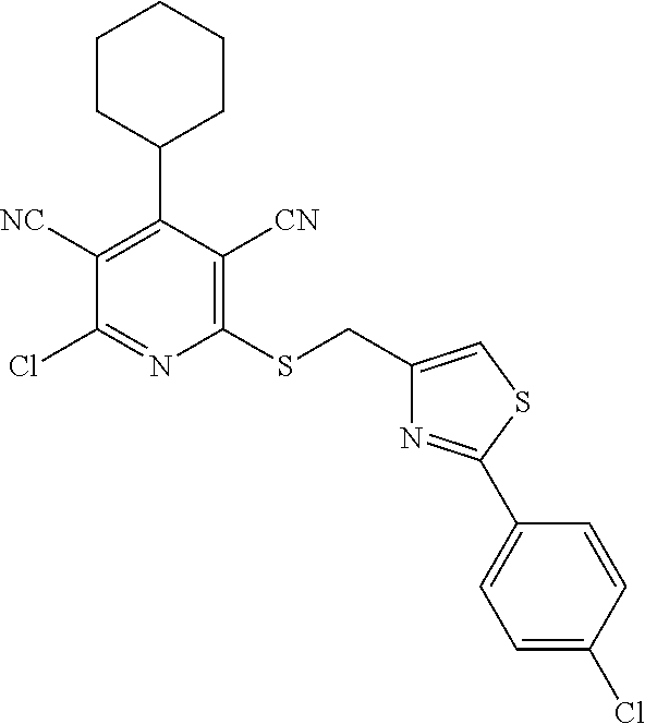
C1CC(C2=C([NC])C(Cl)=NC(SCC3=CSC(C4=CC=C(Cl)C=C4)=N3)=C2[CN])CCC1
